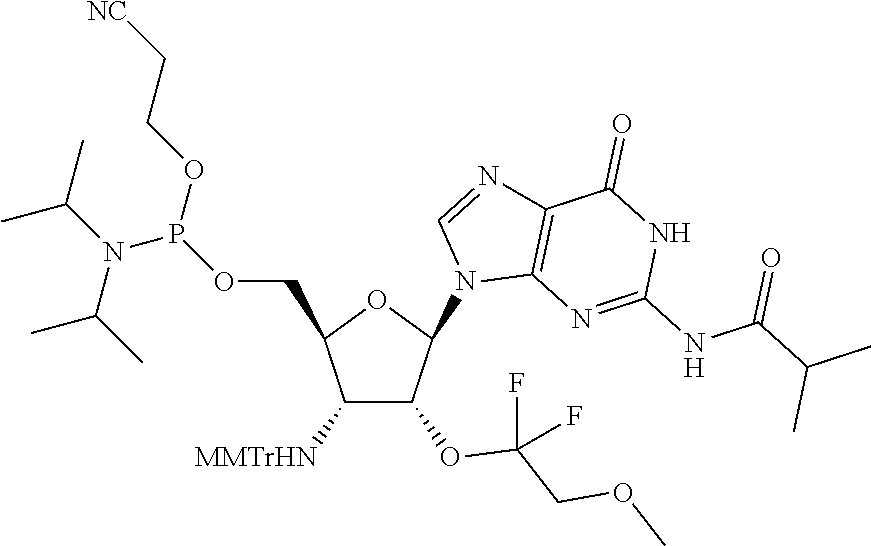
C1([MMTrHN])C(OC(COC)(F)F)C(N2C3=C(N=C2)C(=O)NC(NC(C(C)C)=O)=N3)OC1COP(N(C(C)C)C(C)C)OCC[NC]
